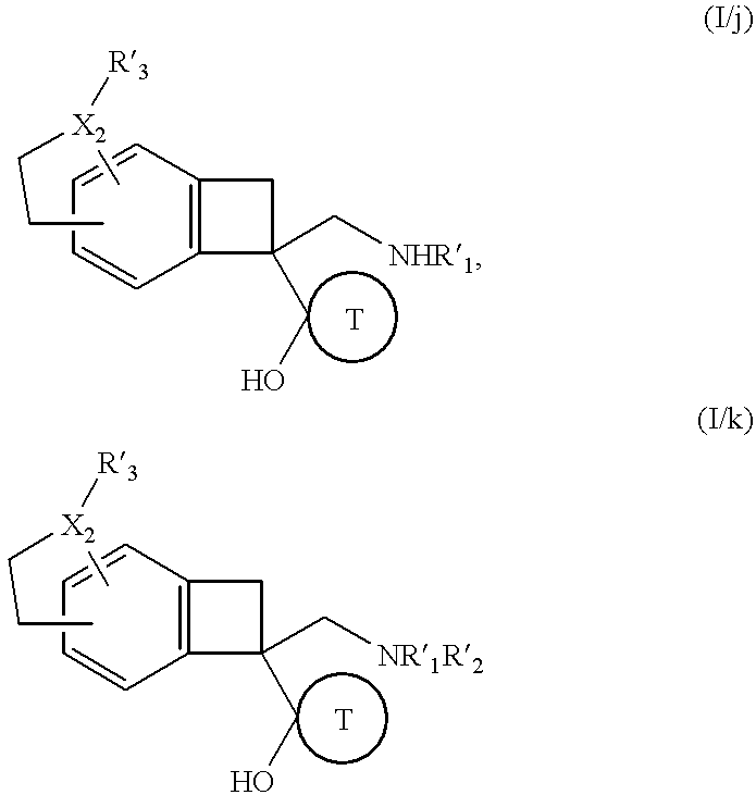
C12=C(C=CC=C1)CC2(CO)C[NHR1].C[X2](CCC)[R3].C12=C(C=CC=C1)CC2(CO)C[NR1R2].C[X2](CCC)[R3]
